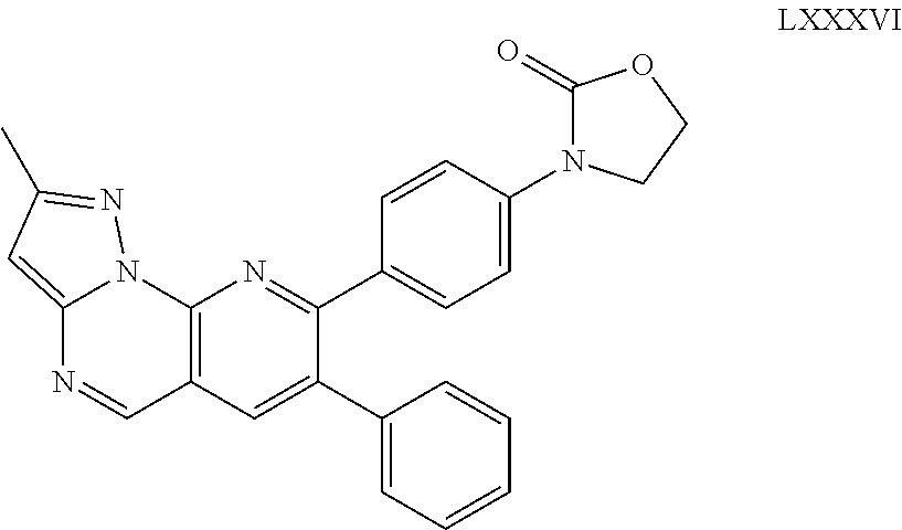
C12=C(C=C(C3=CC=CC=C3)C(C3=CC=C(N4C(=O)OCC4)C=C3)=N1)C=NC1=CC(C)=NN21
